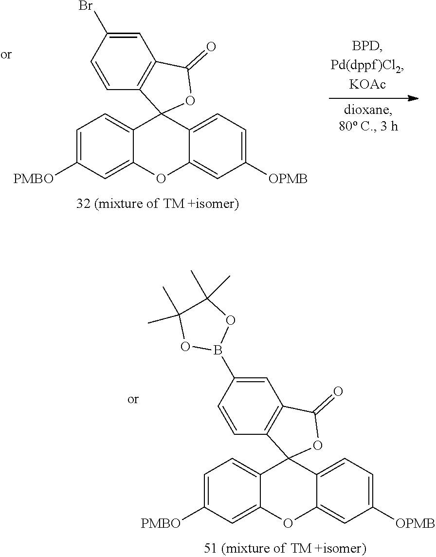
C1=C([PMBO])C=C2C(=C1)C1(C3=CC=C([OPMB])C=C3O2)C2=C(C=C(B3OC(C)(C)C(C)(C)O3)C=C2)C(=O)O1.C1=C([PMBO])C=C2C(=C1)C1(C3=CC=C([OPMB])C=C3O2)C2=C(C=C(Br)C=C2)C(=O)O1
